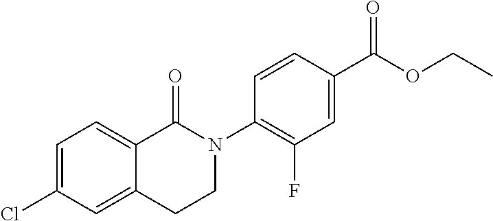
C1=C(Cl)C=C2C(=C1)C(=O)N(C1=C(F)C=C(C(OCC)=O)C=C1)CC2
